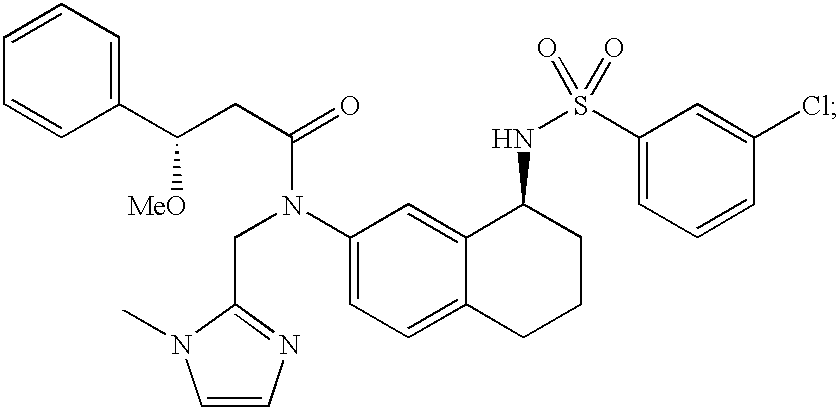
C1(C(CC(=O)N(C2=CC=C3C(=C2)C(NS(=O)(C2=CC=CC(Cl)=C2)=O)CCC3)CC2=NC=CN2C)[MeO])=CC=CC=C1
